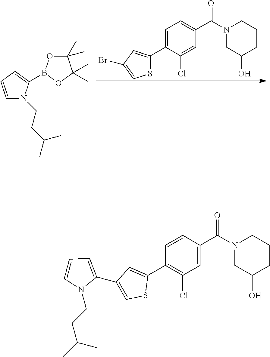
S1C(C2=CC=C(C(N3CC(O)CCC3)=O)C=C2Cl)=CC(Br)=C1.C1=CC=C(B2OC(C)(C)C(C)(C)O2)N1CCC(C)C.C1(C2=C(Cl)C=C(C(N3CC(O)CCC3)=O)C=C2)=CC(C2=CC=CN2CCC(C)C)=CS1
